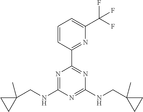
N(C1=NC(C2=NC(C(F)(F)F)=CC=C2)=NC(NCC2(C)CC2)=N1)CC1(C)CC1
